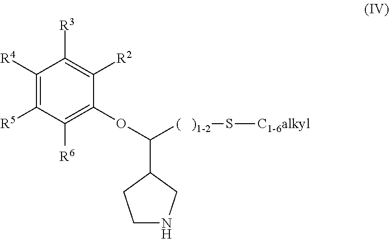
C1([R4])=C([R5])C([R6])=C(OC([(   )1-2]S[C1-6alkyl])C2CNCC2)C([R2])=C1[R3]
